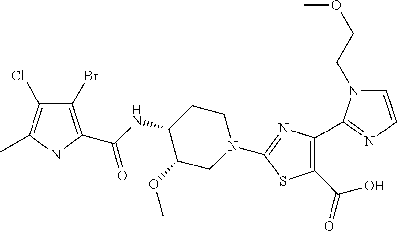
C1(Br)=C(C(NC2C(OC)CN(C3=NC(C4=NC=CN4CCOC)=C(C(O)=O)S3)CC2)=O)NC(C)=C1Cl
